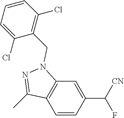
C1=CC(C(F)[CN])=CC2=C1C(C)=NN2CC1=C(Cl)C=CC=C1Cl
